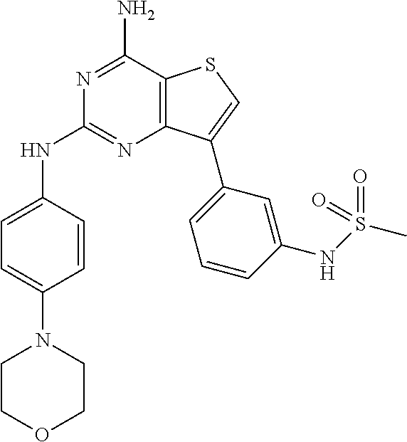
C1(N2CCOCC2)=CC=C(NC2=NC3=C(C(N)=N2)SC=C3C2=CC=CC(NS(C)(=O)=O)=C2)C=C1
